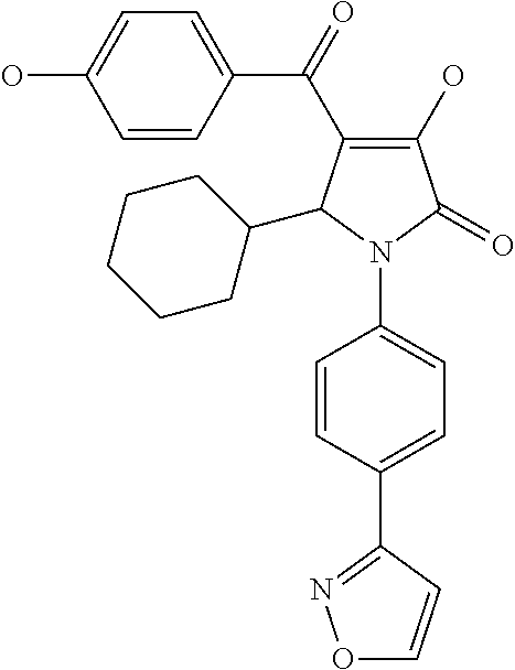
C1=CC(C(=O)C2=C(O)C(=O)N(C3=CC=C(C4=NOC=C4)C=C3)C2C2CCCCC2)=CC=C1O
